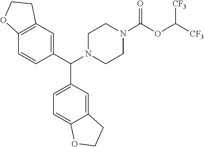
C1(C(N2CCN(C(OC([CF3])[CF3])=O)CC2)C2=CC=C3C(=C2)CCO3)=CC2=C(C=C1)OCC2
